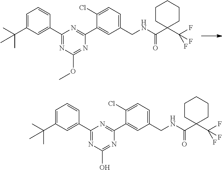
C1(C2=CC(C(C)(C)C)=CC=C2)=NC(O)=NC(C2=CC(CNC(C3(C(F)(F)F)CCCCC3)=O)=CC=C2Cl)=N1.C1(C2=CC(C(C)(C)C)=CC=C2)=NC(OC)=NC(C2=CC(CNC(C3(C(F)(F)F)CCCCC3)=O)=CC=C2Cl)=N1
